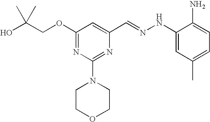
C(COC1=NC(N2CCOCC2)=NC(C=NNC2=CC(C)=CC=C2N)=C1)(O)(C)C
